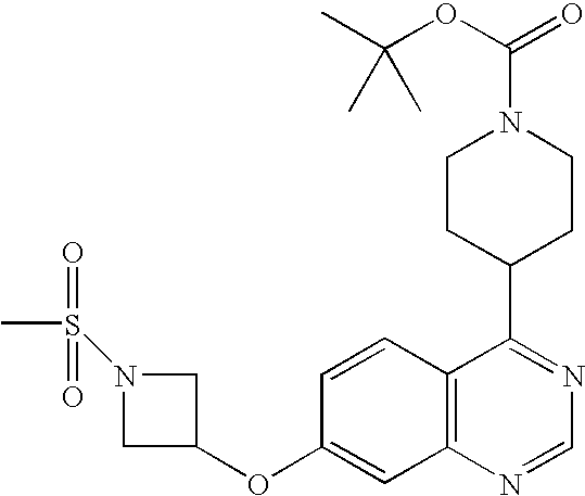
C12=C(N=CN=C1C1CCN(C(OC(C)(C)C)=O)CC1)C=C(OC1CN(S(=O)(C)=O)C1)C=C2
